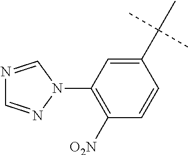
C1(C(C)(C)C)=CC(N2N=CN=C2)=C([O2N])C=C1
